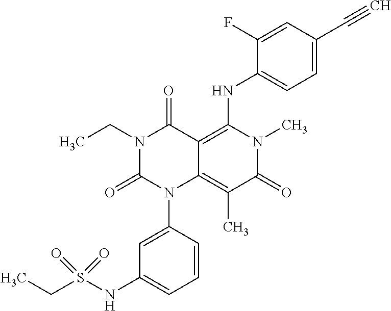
N1(CC)C(=O)N(C2=CC(NS(CC)(=O)=O)=CC=C2)C2=C(C)C(=O)N(C)C(NC3=CC=C(C#C)C=C3F)=C2C1=O
